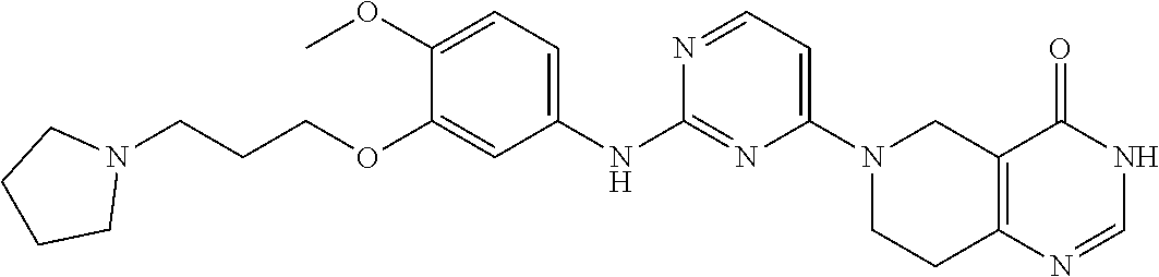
C1(N2CCC3=C(C2)C(=O)NC=N3)=CC=NC(NC2=CC=C(OC)C(OCCCN3CCCC3)=C2)=N1
